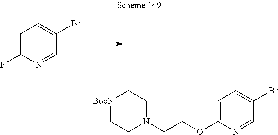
C1=C(F)N=CC(Br)=C1.C1=C(OCCN2CC[BocN]CC2)N=CC(Br)=C1
